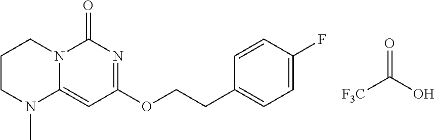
O=C(O)[F3C].C1CN(C)C2=CC(OCCC3=CC=C(F)C=C3)=NC(=O)N2C1
